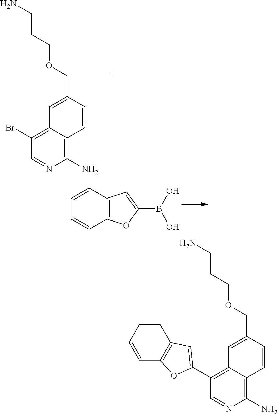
BrC1=C2C(=C(N)N=C1)C=CC(COCCCN)=C2.C1=CC2=C(C=C1)OC(B(O)O)=C2.C1(C2=CC3=C(C=CC=C3)O2)=C2C(=C(N)N=C1)C=CC(COCCCN)=C2
